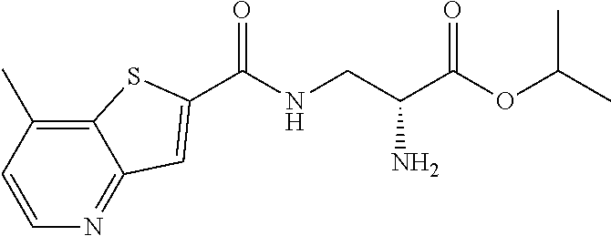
C1=CC(C)=C2C(=N1)C=C(C(NCC(C(OC(C)C)=O)N)=O)S2
